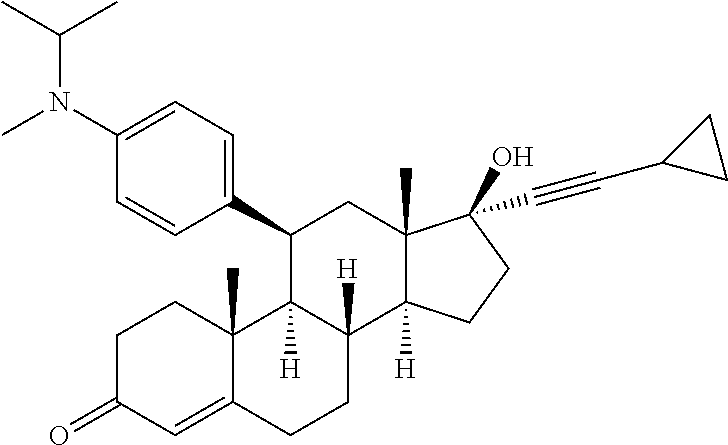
C1(C2C3([H])C([H])(C4([H])C(C)(C2)C(O)(C#CC2CC2)CC4)CCC2=CC(=O)CCC32C)=CC=C(N(C)C(C)C)C=C1
